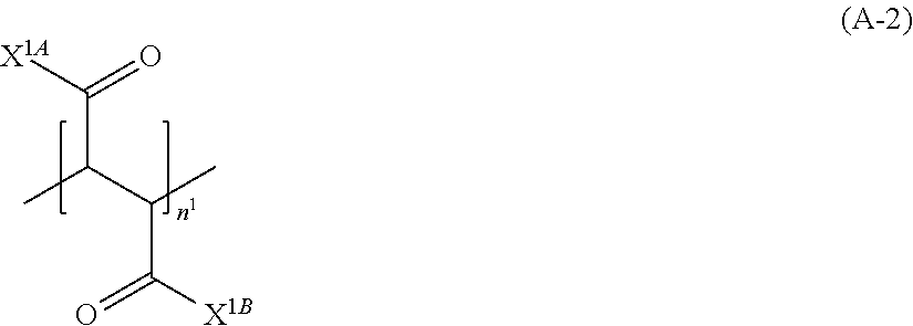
CC(C([X1A])=O)C(C([X1B])=O)C
